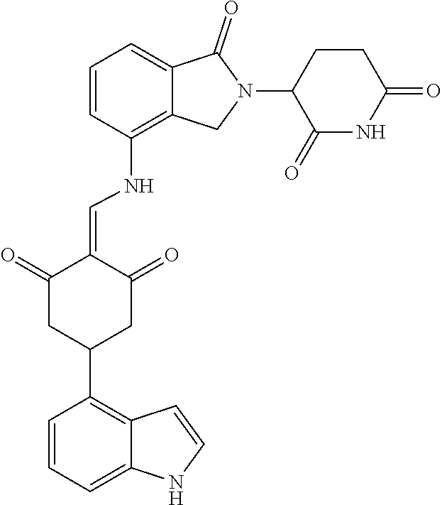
C1=CC(NC=C2C(=O)CC(C3=C4C(=CC=C3)NC=C4)CC2=O)=C2C(=C1)C(=O)N(C1C(=O)NC(=O)CC1)C2
